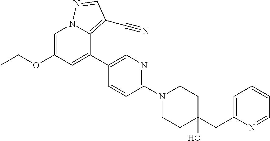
C1=C(OCC)C=C(C2=CN=C(N3CCC(CC4=CC=CC=N4)(O)CC3)C=C2)C2=C(C#N)C=NN12
